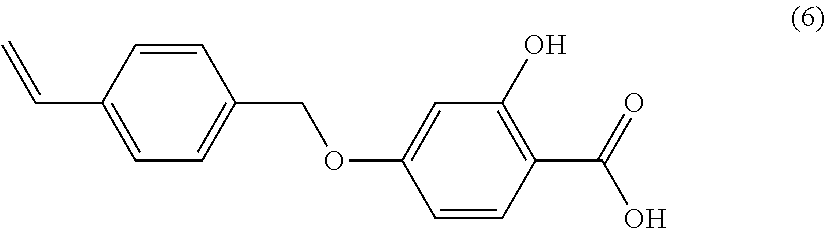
C1=CC(C=C)=CC=C1COC1=CC(O)=C(C(=O)O)C=C1
